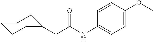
C1CCC(CC(NC2=CC=C(OC)C=C2)=O)CC1
